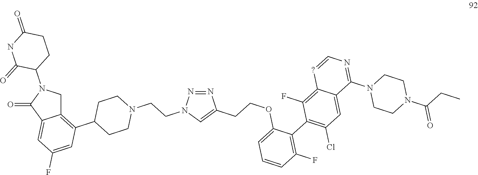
C1=C2C(=O)N(C3C(=O)NC(=O)CC3)CC2=C(C2CCN(CCN3N=NC(CCOC4=CC=CC(F)=C4C4=C(Cl)C=C5C(N6CCN(C(CC)=O)CC6)=NC=[?]C5=C4F)=C3)CC2)C=C1F
